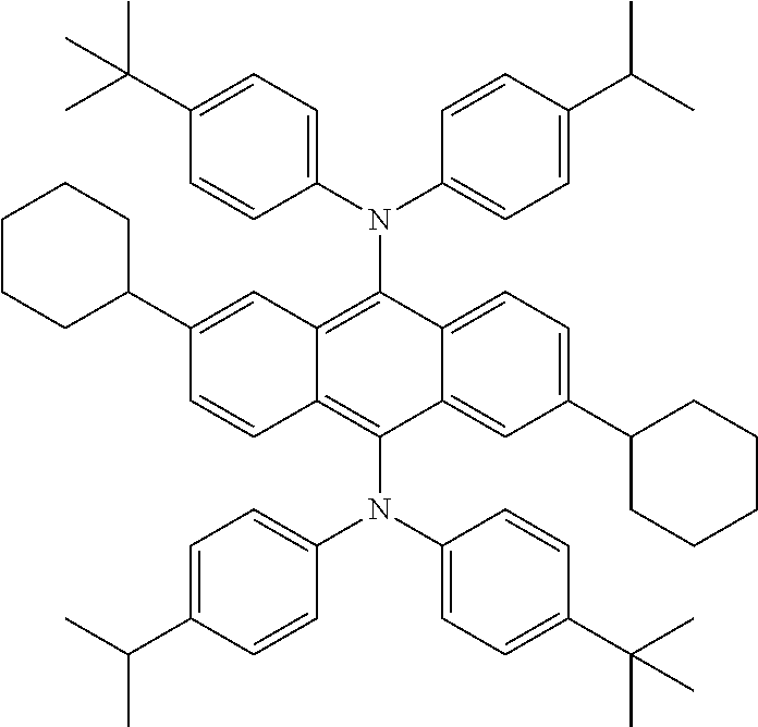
C1(C2CCCCC2)=CC=C2C(=C1)C(N(C1=CC=C(C(C)(C)C)C=C1)C1=CC=C(C(C)C)C=C1)=C1C(=C2N(C2=CC=C(C(C)(C)C)C=C2)C2=CC=C(C(C)C)C=C2)C=C(C2CCCCC2)C=C1
